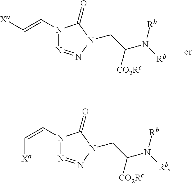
N1(C=C[Xa])N=NN(CC(N([Rb])[Rb])[CO2Rc])C1=O.N1(C=C[Xa])N=NN(CC(N([Rb])[Rb])[CO2Rc])C1=O
